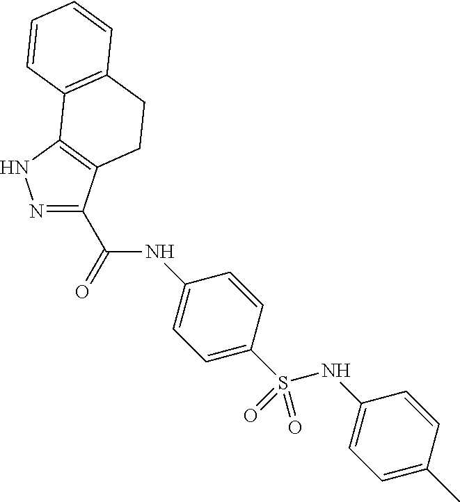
N1=C(C(NC2=CC=C(S(=O)(NC3=CC=C(C)C=C3)=O)C=C2)=O)C2=C(N1)C1=C(CC2)C=CC=C1
